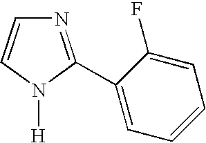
C1(C2=NC=CN2[H])=CC=CC=C1F
